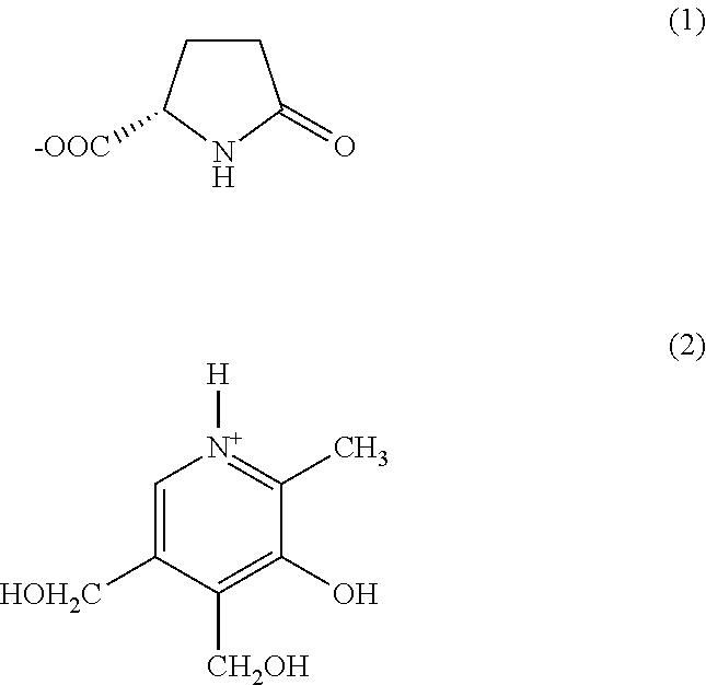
C1=C([HOH2C])C([CH2OH])=C(O)C(C)=[N+]1[H].C1CC([-OOC])NC1=O
